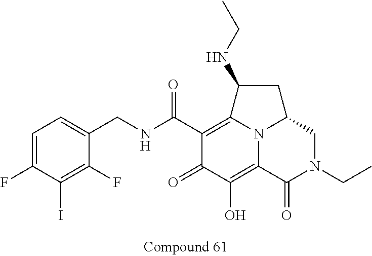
C1(C(NCC2=CC=C(F)C(I)=C2F)=O)=C2N3C(=C(O)C1=O)C(=O)N(CC)CC3CC2NCC
